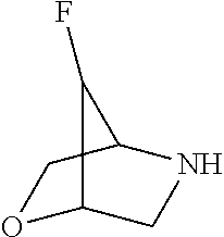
O1C2CNC(C1)C2F
